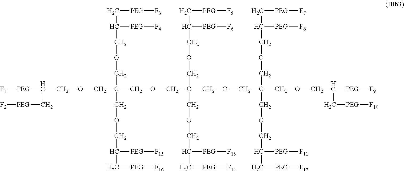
[F1][PEG]C(COCC(COCC(C[PEG][F3])[PEG][F4])(COCC(C[PEG][F16])[PEG][F15])COCC(COCC(C[PEG][F5])[PEG][F6])(COCC(C[PEG][F14])[PEG][F13])COCC(COCC(C[PEG][F7])[PEG][F8])(COCC(C[PEG][F12])[PEG][F11])COCC([PEG][F9])C[PEG][F10])C[PEG][F2]
